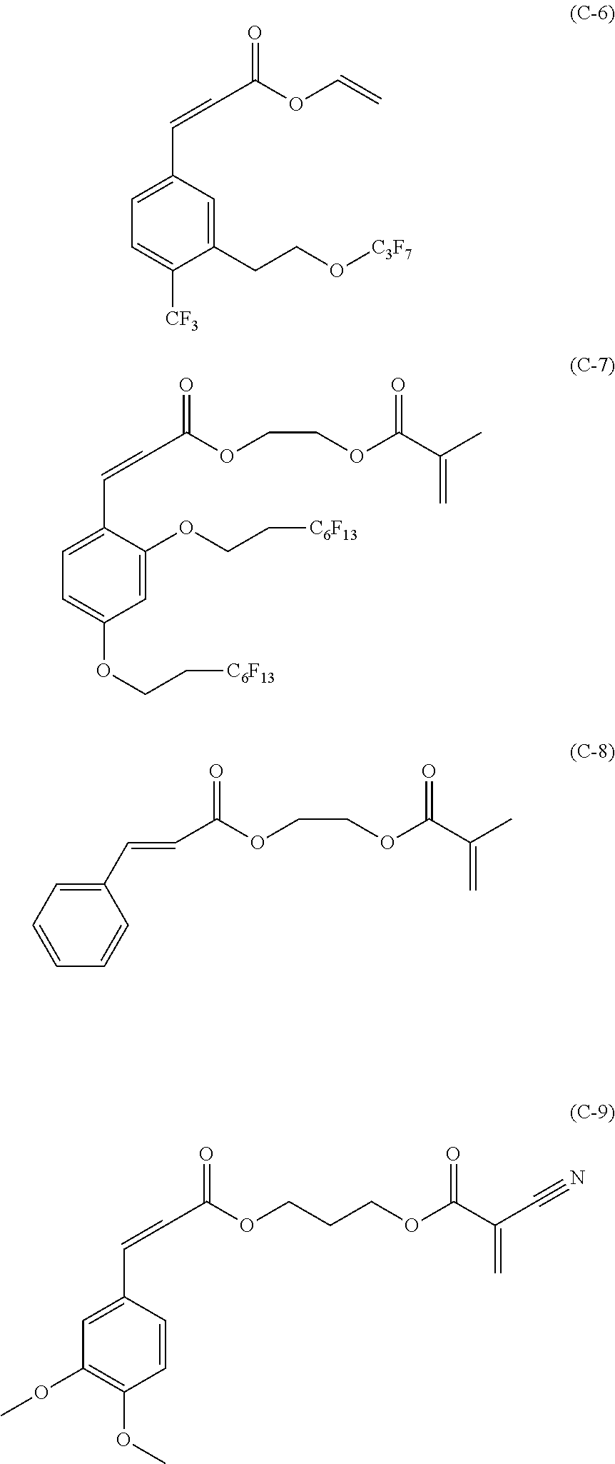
C1(C=CC(=O)OC=C)=CC=C([CF3])C(CCO[C3F7])=C1.C1(C=CC(=O)OCCOC(C(C)=C)=O)=CC=C(OCC[C6F13])C=C1OCC[C6F13].C(C(=O)OCCOC(C(C)=C)=O)=CC1=CC=CC=C1.C1(C=CC(=O)OCCCOC(C(C#N)=C)=O)=CC(OC)=C(OC)C=C1
